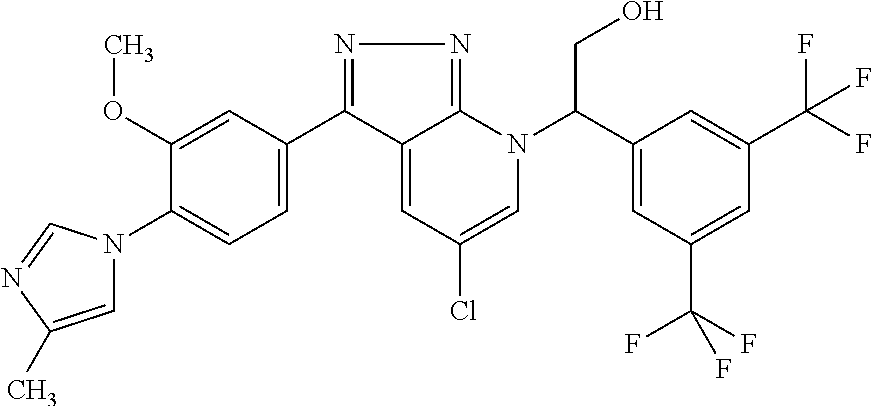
N1=C(C2=CC=C(N3C=C(C)N=C3)C(OC)=C2)C2=CC(Cl)=CN(C(C3=CC(C(F)(F)F)=CC(C(F)(F)F)=C3)CO)C2=N1
